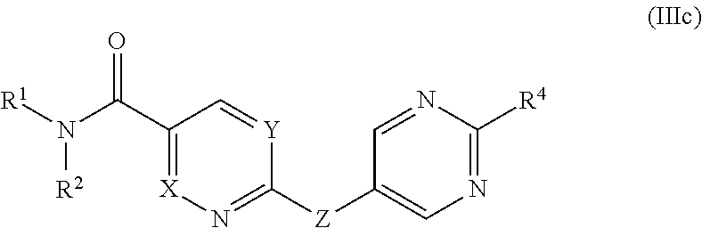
[R1]N([R2])C(C1=[X]N=C([Z]C2=CN=C([R4])N=C2)[Y]=C1)=O
